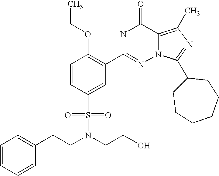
C1=CC(S(N(CCC2=CC=CC=C2)CCO)(=O)=O)=CC(C2=NN3C(=C(C)N=C3C3CCCCCC3)C(=O)N2)=C1OCC
